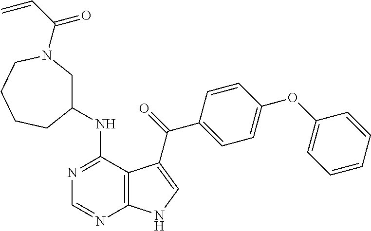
N1=C(NC2CN(C(=O)C=C)CCCC2)C2=C(N=C1)NC=C2C(=O)C1=CC=C(OC2=CC=CC=C2)C=C1
